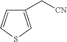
C1(C[CN])=CSC=C1
